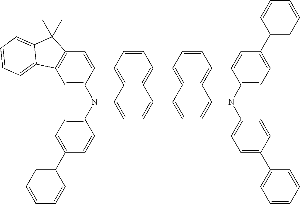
C1=C(N(C2=CC=C(C3=CC=CC=C3)C=C2)C2=CC=C(C3=CC=C(N(C4=CC=C(C5=CC=CC=C5)C=C4)C4=CC=C(C5=CC=CC=C5)C=C4)C4=CC=CC=C34)C3=CC=CC=C23)C=CC2=C1C1=CC=CC=C1C2(C)C
